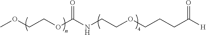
COCCOC(NCCOCCCC([H])=O)=O
